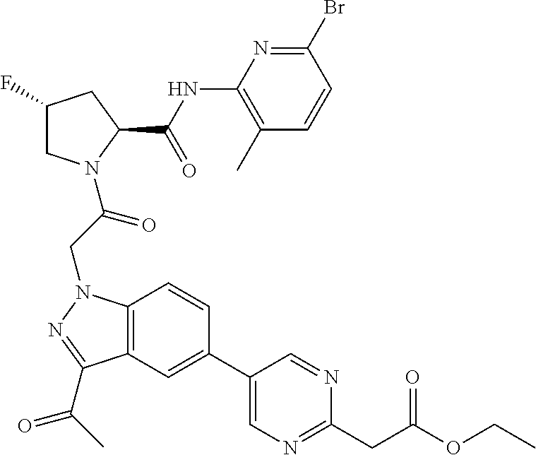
C1(NC(C2CC(F)CN2C(CN2C3=C(C(C(C)=O)=N2)C=C(C2=CN=C(CC(OCC)=O)N=C2)C=C3)=O)=O)=C(C)C=CC(Br)=N1
